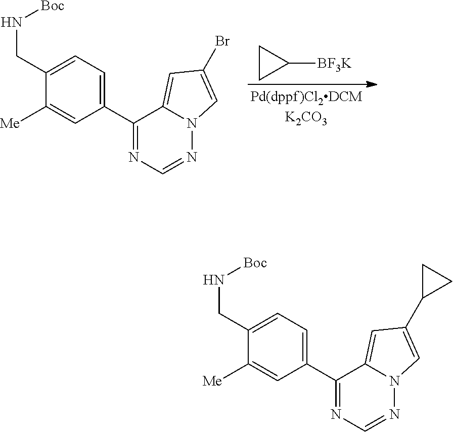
N(CC1=CC=C(C2=NC=NN3C2=CC(Br)=C3)C=C1[Me])[Boc].C1CC1[BF3K].N(CC1=CC=C(C2=NC=NN3C2=CC(C2CC2)=C3)C=C1[Me])[Boc]
